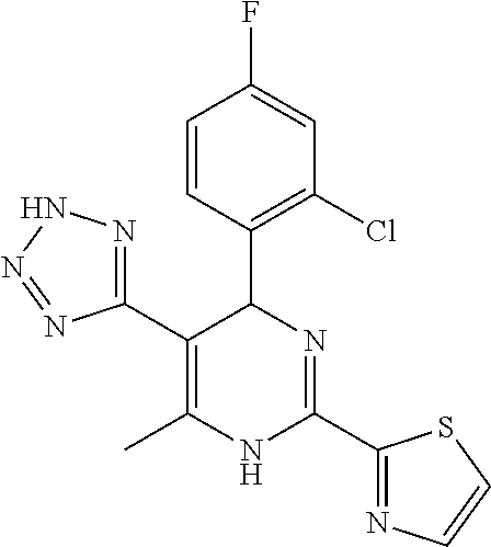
C1=CC(C2C(C3=NNN=N3)=C(C)NC(C3=NC=CS3)=N2)=C(Cl)C=C1F
